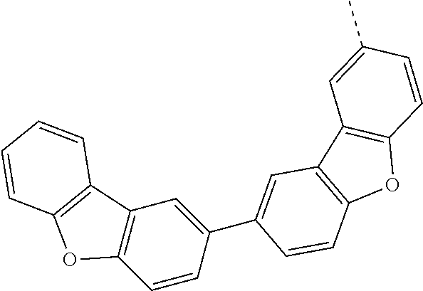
O1C2=C(C3=C1C=CC(C1=CC4=C(C=C1)OC1=C4C=CC=C1)=C3)C=C(C)C=C2
